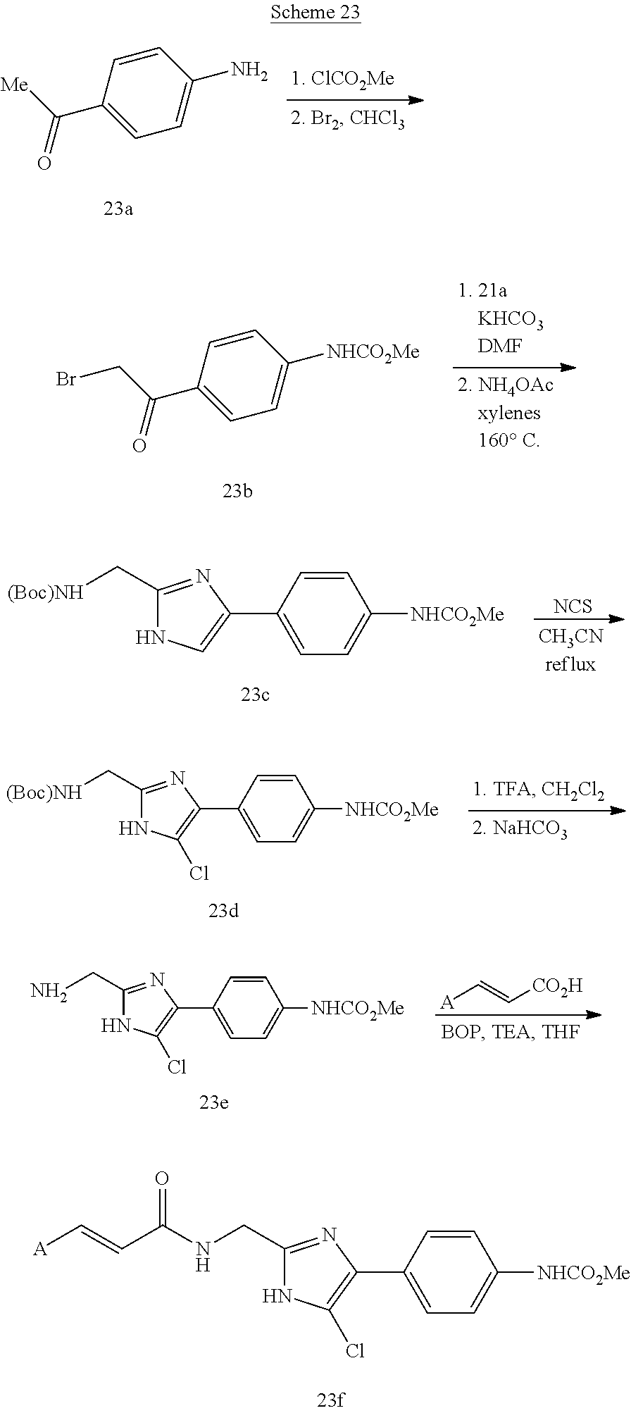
C1=CC(C([Me])=O)=CC=C1N.C1=CC(C(CBr)=O)=CC=C1[NHCO2Me].C1(C[(Boc)NH])=NC(C2=CC=C([NHCO2Me])C=C2)=CN1.[NCS].C1(C[(Boc)NH])=NC(C2=CC=C([NHCO2Me])C=C2)=C(Cl)N1.C1(CN)=NC(C2=CC=C([NHCO2Me])C=C2)=C(Cl)N1.[A]C=C[CO2H].C1(CNC(C=C[A])=O)=NC(C2=CC=C([NHCO2Me])C=C2)=C(Cl)N1
